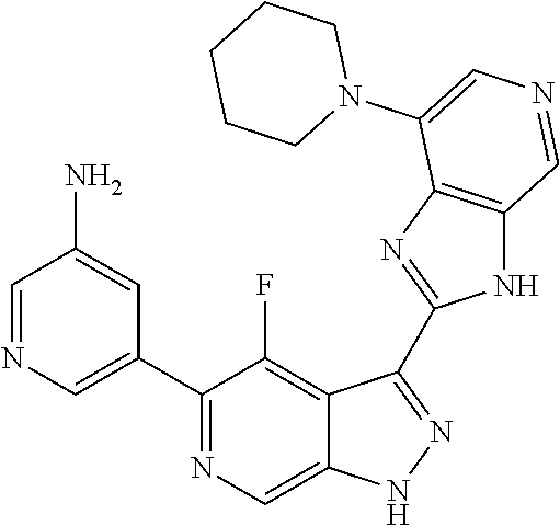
C1(C2=CN=CC(N)=C2)=NC=C2C(=C1F)C(C1=NC3=C(N1)C=NC=C3N1CCCCC1)=NN2
